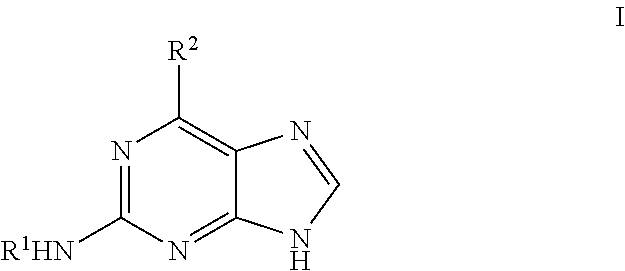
N1=C([R1HN])N=C2C(=C1[R2])N=CN2
